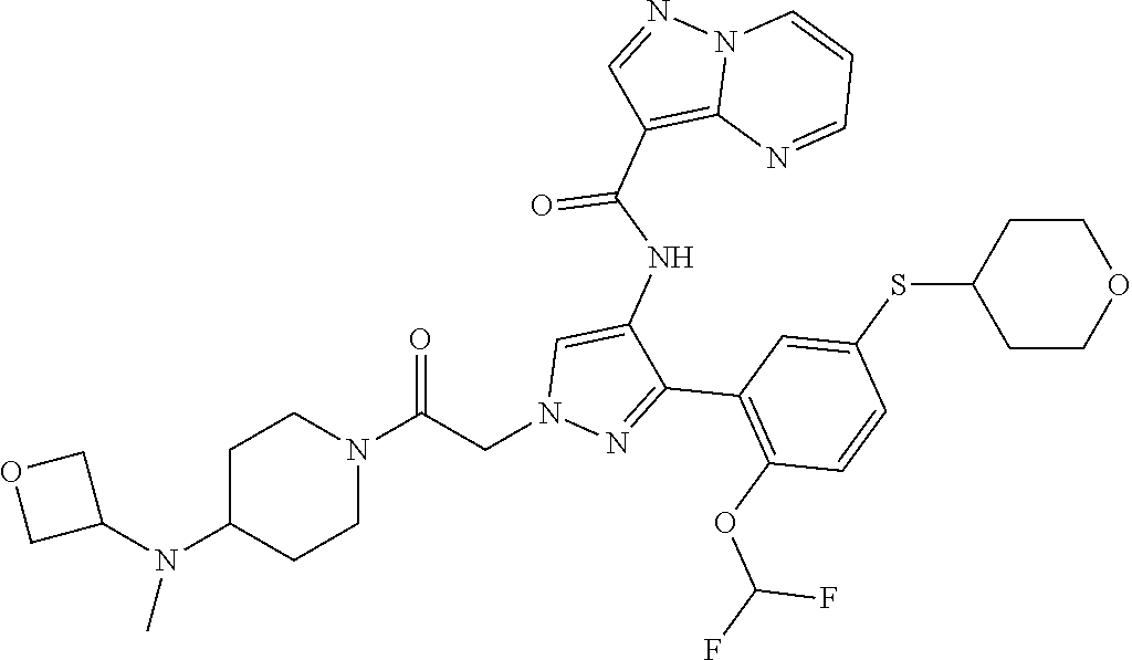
C1C(N(C)C2COC2)CCN(C(CN2N=C(C3=C(OC(F)F)C=CC(SC4CCOCC4)=C3)C(NC(C3=C4N(N=C3)C=CC=N4)=O)=C2)=O)C1
